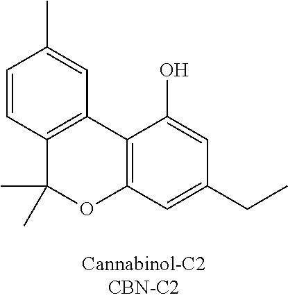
C1=CC2=C(C=C1C)C1=C(OC2(C)C)C=C(CC)C=C1O
